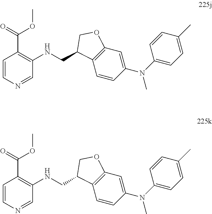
C(NC1=C(C(OC)=O)C=CN=C1)C1C2=C(C=C(N(C3=CC=C(C)C=C3)C)C=C2)OC1.C(NC1=C(C(OC)=O)C=CN=C1)C1C2=C(C=C(N(C3=CC=C(C)C=C3)C)C=C2)OC1
